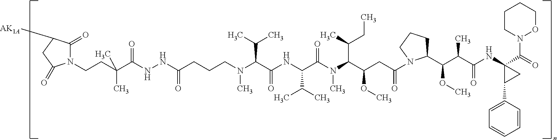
C(CC(C(=O)NNC(=O)CCCN(C)C(C(=O)NC(C(C)C)C(N(C(C(OC)CC(=O)N1C(C(C(C)C(=O)NC2(C(=O)N3CCCCO3)C(C3=CC=CC=C3)C2)OC)CCC1)C(C)CC)C)=O)C(C)C)(C)C)N1C(=O)C([AK1A])CC1=O
